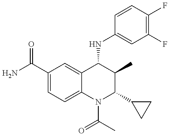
C1(C(=O)N)=CC=C2C(=C1)C(NC1=CC(F)=C(F)C=C1)C(C)C(C1CC1)N2C(C)=O
